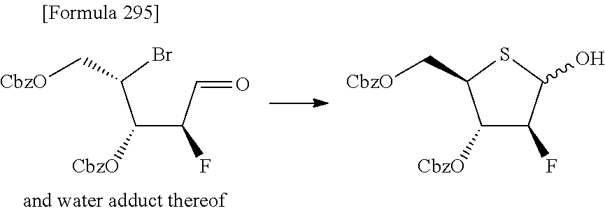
C(C(C=O)F)(C(Br)C[CbzO])[CbzO].C1([CbzO])C(F)C(O)SC1C[CbzO]
